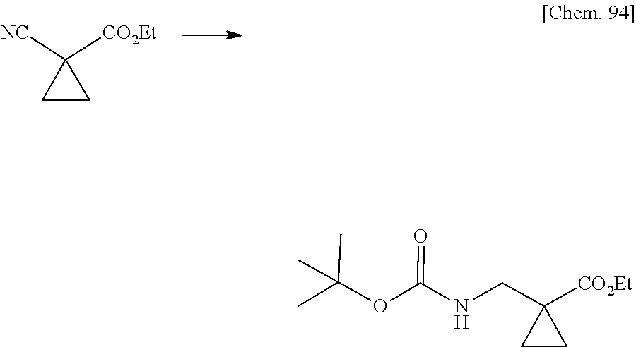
C1([NC])([CO2Et])CC1.O=C(OC(C)(C)C)NCC1([CO2Et])CC1
